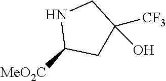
N1C([MeO2C])CC([CF3])(O)C1
